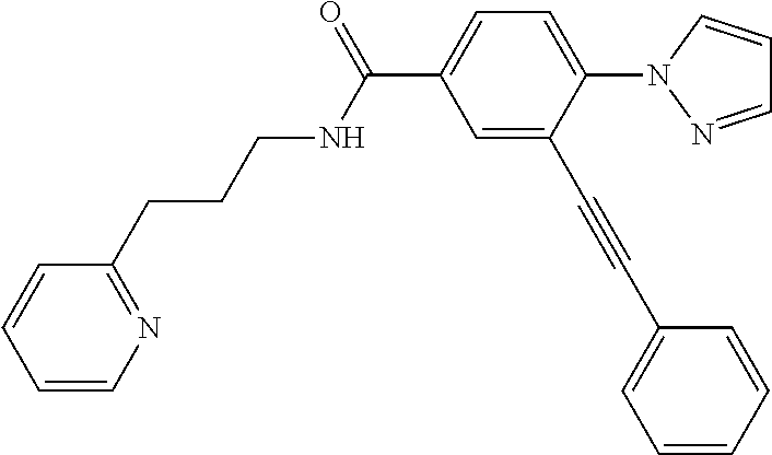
C1=CN=C(CCCNC(C2=CC=C(N3N=CC=C3)C(C#CC3=CC=CC=C3)=C2)=O)C=C1
